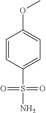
C1=CC(S(=O)(=O)N)=CC=C1OC
